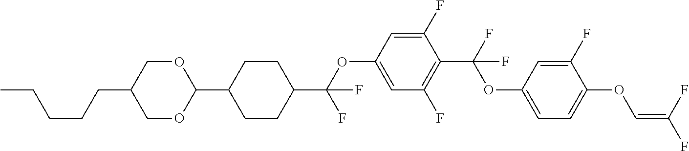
C1OC(C2CCC(C(OC3=CC(F)=C(C(F)(OC4=CC=C(OC=C(F)F)C(F)=C4)F)C(F)=C3)(F)F)CC2)OCC1CCCCC
